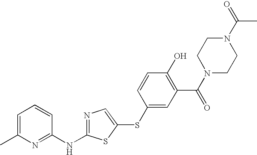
C1=C(C)N=C(NC2=NC=C(SC3=CC(C(N4CCN(C(=O)C)CC4)=O)=C(O)C=C3)S2)C=C1
